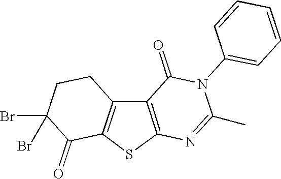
C12=C(SC3=C1CCC(Br)(Br)C3=O)N=C(C)N(C1=CC=CC=C1)C2=O
